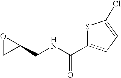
O1CC1CNC(C1=CC=C(Cl)S1)=O
